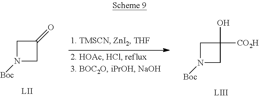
C1(=O)CN([Boc])C1.C1(O)([CO2H])CN([Boc])C1
